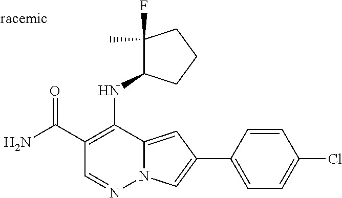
O=C(C1=C(NC2C(F)(C)CCC2)C2=CC(C3=CC=C(Cl)C=C3)=CN2N=C1)N
